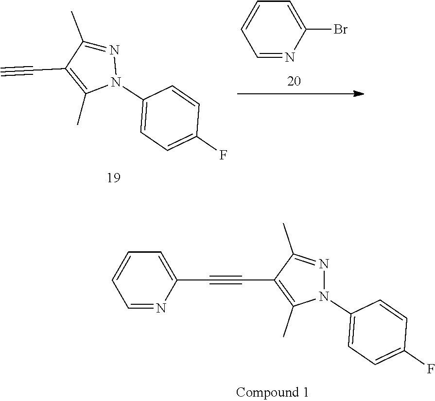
N1(C2=CC=C(F)C=C2)N=C(C)C(C#CC2=CC=CC=N2)=C1C.CC1=C(C#C)C(C)=NN1C1=CC=C(F)C=C1.C1=C(Br)N=CC=C1
